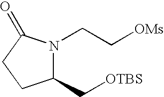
C1(C[OTBS])N(CC[OMs])C(=O)CC1
